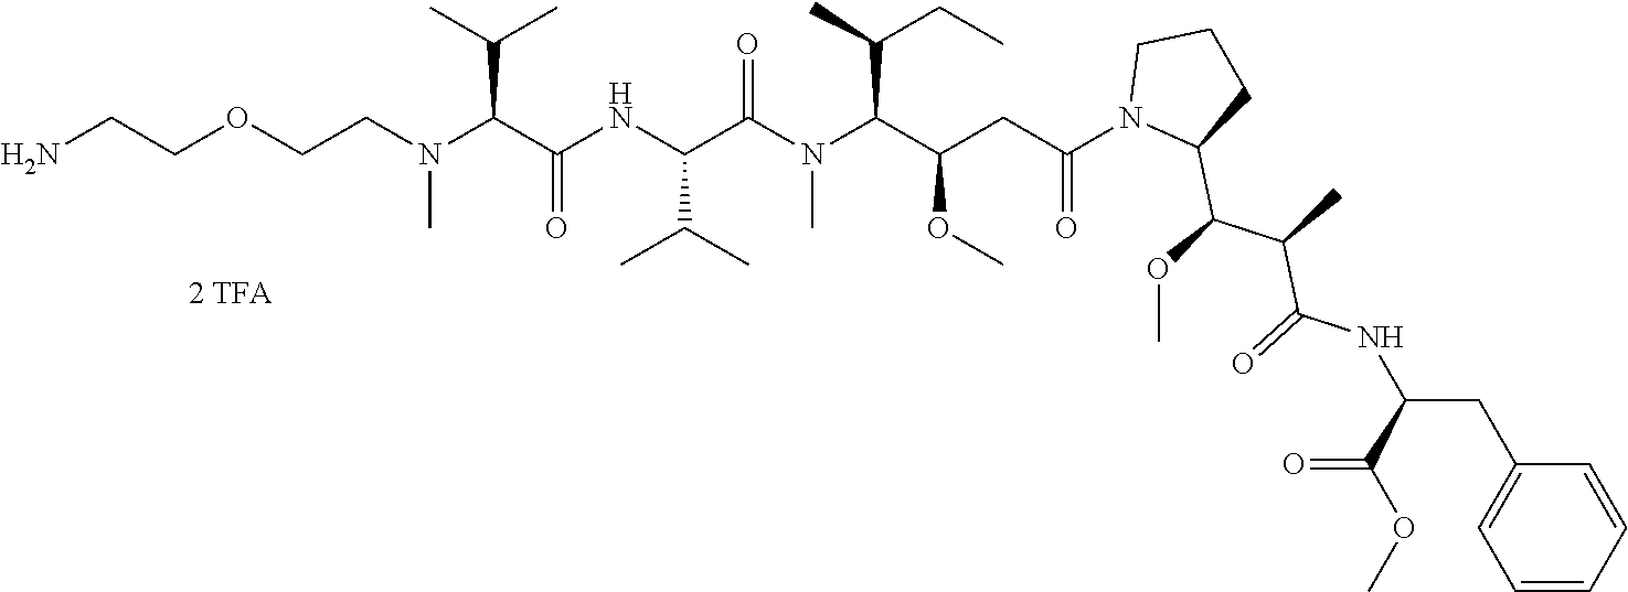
O(CCN(C(C(C)C)C(NC(C(=O)N(C(C(C)CC)C(CC(N1C(C(OC)C(C)C(=O)NC(CC2=CC=CC=C2)C(OC)=O)CCC1)=O)OC)C)C(C)C)=O)C)CCN
